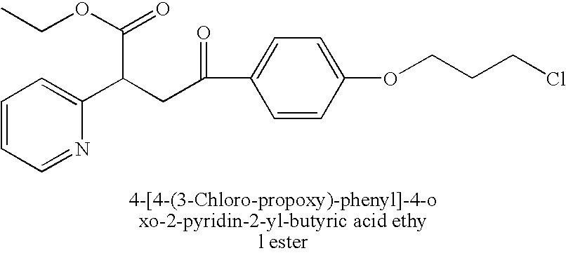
C1=CC=NC(C(CC(=O)C2=CC=C(OCCCCl)C=C2)C(=O)OCC)=C1
